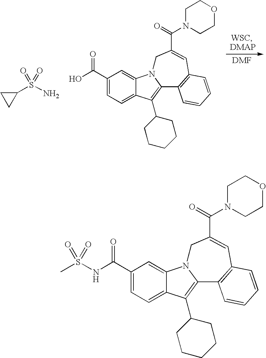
C1(S(N)(=O)=O)CC1.C1(C(O)=O)=CC=C2C(=C1)N1C(=C2C2CCCCC2)C2=C(C=C(C(=O)N3CCOCC3)C1)C=CC=C2.C1(C(NS(C)(=O)=O)=O)=CC=C2C(=C1)N1C(=C2C2CCCCC2)C2=C(C=C(C(=O)N3CCOCC3)C1)C=CC=C2
